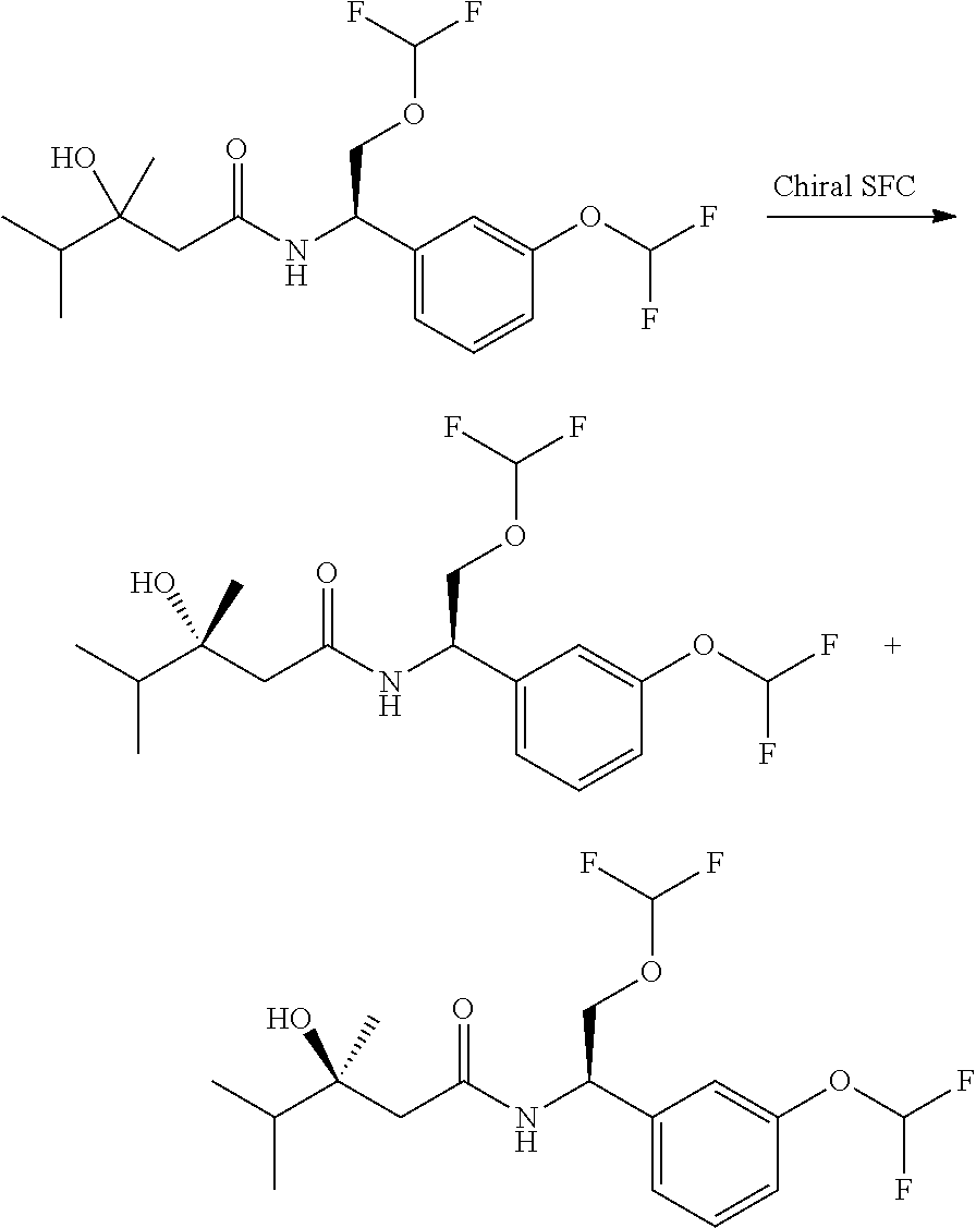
C1=C(OC(F)F)C=CC=C1C(NC(CC(C(C)C)(O)C)=O)COC(F)F.C1=C(OC(F)F)C=CC=C1C(NC(CC(C(C)C)(O)C)=O)COC(F)F.C1=C(OC(F)F)C=CC=C1C(NC(CC(C(C)C)(C)O)=O)COC(F)F
